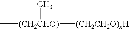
C[(CH2CHO)]([(CH2CH2O)xH])C
